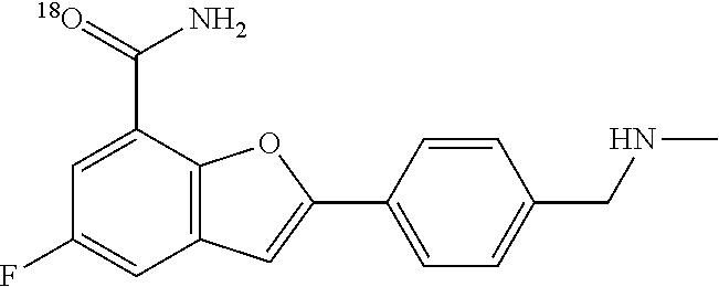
C1(F)=CC2=C(C(C(=[18O])N)=C1)OC(C1=CC=C(CNC)C=C1)=C2
